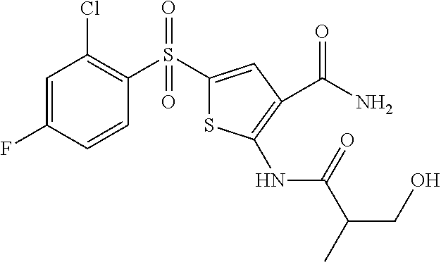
C1=C(F)C=CC(S(C2=CC(C(N)=O)=C(NC(=O)C(CO)C)S2)(=O)=O)=C1Cl
